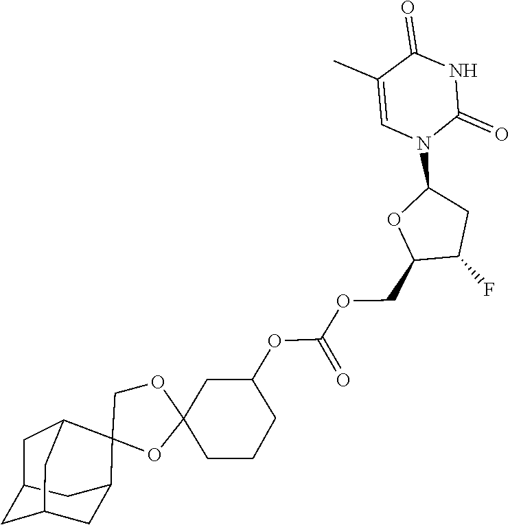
O1C2(CCCC(OC(OCC3C(F)CC(N4C(=O)NC(=O)C(C)=C4)O3)=O)C2)OCC12C1CC3CC(CC2C3)C1
